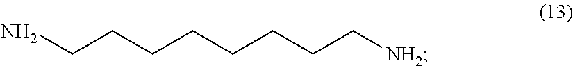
NCCCCCCCC[NH2]
